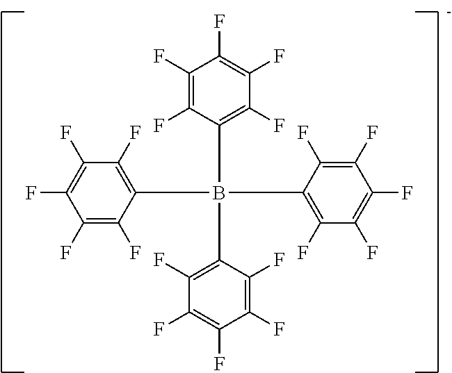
B(C1=C(F)C(F)=C(F)C(F)=C1F)(C1=C(F)C(F)=C(F)C(F)=C1F)(C1=C(F)C(F)=C(F)C(F)=C1F)C1=C(F)C(F)=C(F)C(F)=C1F
